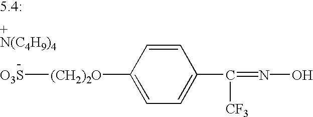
[O3S][(CH2)2O]C1=CC=C(C(=NO)[CF3])C=C1
